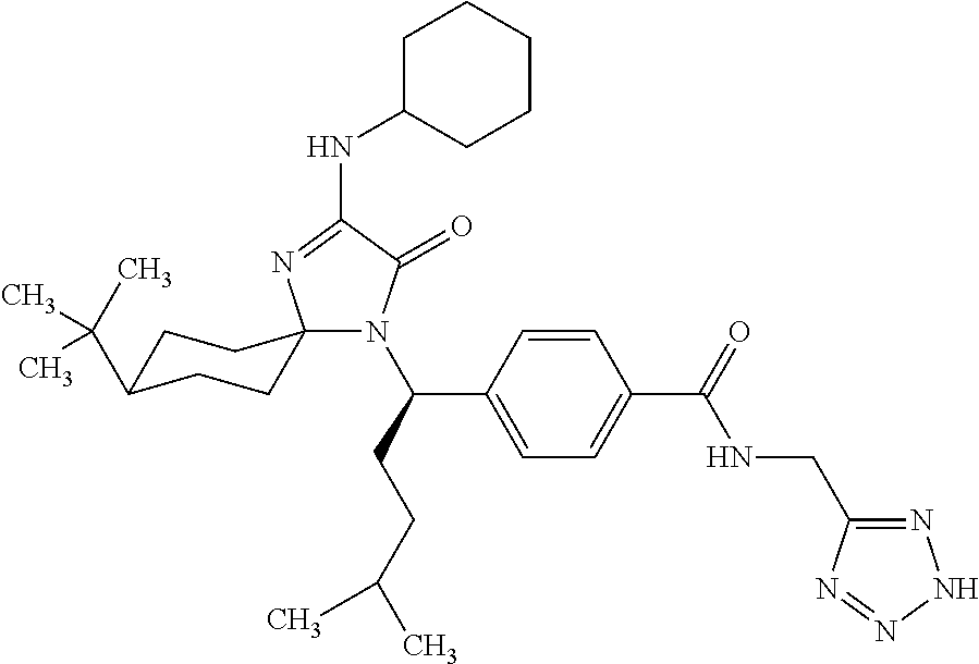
N1(C(CCC(C)C)C2=CC=C(C(=O)NCC3=NNN=N3)C=C2)C(=O)C(NC2CCCCC2)=NC12CCC(C(C)(C)C)CC2
